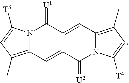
N12C(=C(C)C=C1[T3])C=C1C(=CC3=C(C)C=C([T4])N3C1=[U2])C2=[U1]
